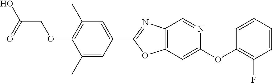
C12=C(C=C(OC3=C(F)C=CC=C3)N=C1)OC(C1=CC(C)=C(OCC(=O)O)C(C)=C1)=N2
